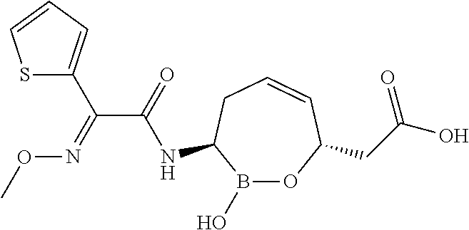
B1(O)OC(CC(O)=O)C=CCC1NC(C(=NOC)C1=CC=CS1)=O
